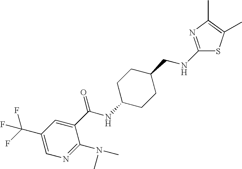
C1(C(F)(F)F)=CN=C(N(C)C)C(C(NC2CCC(CNC3=NC(C)=C(C)S3)CC2)=O)=C1
